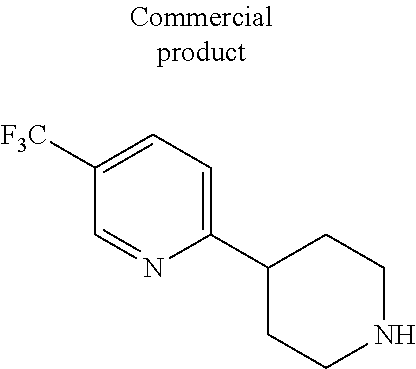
C1([F3C])=CC=C(C2CCNCC2)N=C1
